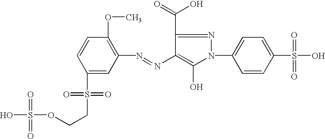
N(=NC1=C(O)N(C2=CC=C(S(O)(=O)=O)C=C2)N=C1C(=O)O)C1=C(OC)C=CC(S(CCOS(O)(=O)=O)(=O)=O)=C1
